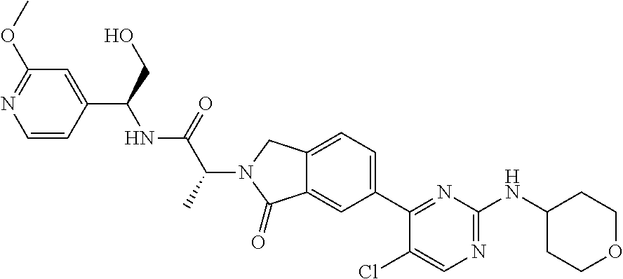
C1(OC)=NC=CC(C(NC(C(C)N2CC3=CC=C(C4=NC(NC5CCOCC5)=NC=C4Cl)C=C3C2=O)=O)CO)=C1
